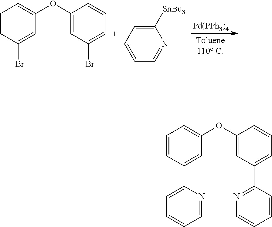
C1=CC(Br)=CC(OC2=CC(Br)=[C+]C=C2)=C1.C1([SnBu3])=CC=CC=N1.[Pd(PPh3)4].C1=CC(C2=CC=CC=N2)=CC(OC2=CC(C3=NC=CC=C3)=CC=C2)=C1
